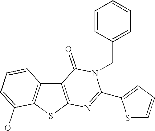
C12=C(SC3=C1C=CC=C3O)N=C(C1=CC=CS1)N(CC1=CC=CC=C1)C2=O
